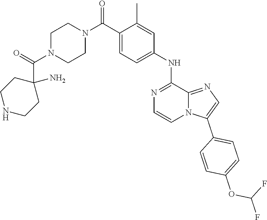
C1(C(=O)N2CCN(C(C3=CC=C(NC4=NC=CN5C(C6=CC=C(OC(F)F)C=C6)=CN=C54)C=C3C)=O)CC2)(N)CCNCC1
